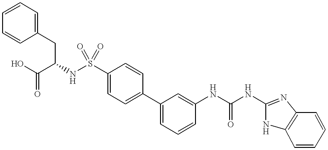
C1=CC=CC(CC(NS(C2=CC=C(C3=CC=CC(NC(NC4=NC5=C(N4)C=CC=C5)=O)=C3)C=C2)(=O)=O)C(O)=O)=C1
